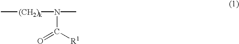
C[(CH2)k]N(C(=O)[R1])C
